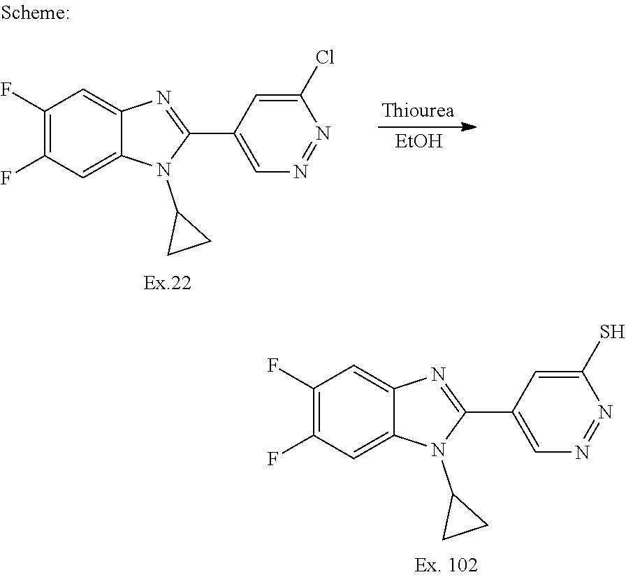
C1(F)=C(F)C=C2C(=C1)N=C(C1=CN=NC(Cl)=C1)N2C1CC1.[EtOH].C1(F)=C(F)C=C2C(=C1)N=C(C1=CN=NC(S)=C1)N2C1CC1
